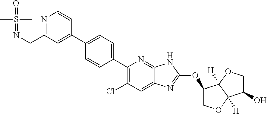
C1(C2=CC=C(C3=C(Cl)C=C4C(=N3)NC(OC3COC5([H])C3([H])OCC5O)=N4)C=C2)=CC(CN=S(=O)(C)C)=NC=C1
